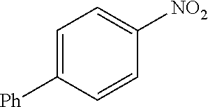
C1=CC([Ph])=CC=C1[NO2]
